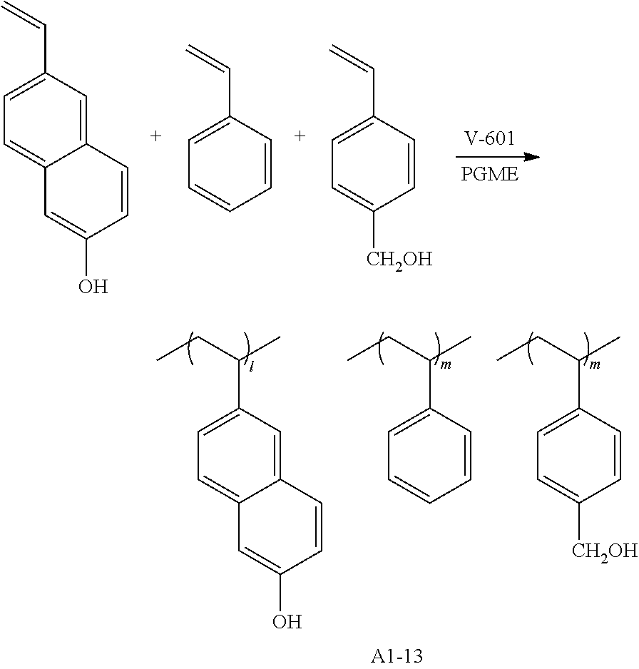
C1(C(CC)C)=CC=C2C(=C1)C=CC(O)=C2.C1(C(CC)C)=CC=CC=C1.C1(C(CC)C)=CC=C([CH2OH])C=C1.C1=C2C(=CC=C1C=C)C=C(O)C=C2.C1=CC=CC=C1C=C.C1=CC([CH2OH])=CC=C1C=C
